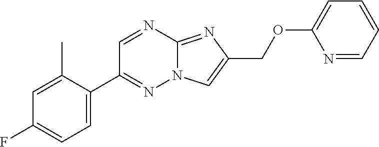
C1=C(C2=NN3C(=NC(COC4=CC=CC=N4)=C3)N=C2)C(C)=CC(F)=C1
